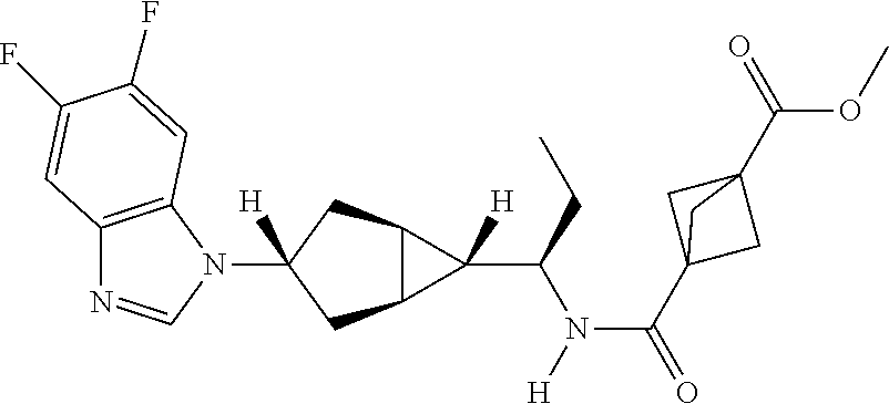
C12=C(N(C3([H])CC4C(C3)C4(C(N(C(=O)C34CC(C(OC)=O)(C3)C4)[H])CC)[H])C=N1)C=C(F)C(F)=C2
